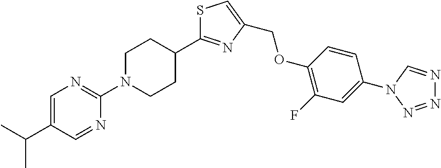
C1=C(C(C)C)C=NC(N2CCC(C3=NC(COC4=C(F)C=C(N5C=NN=N5)C=C4)=CS3)CC2)=N1
